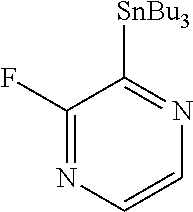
C1(F)=NC=CN=C1[SnBu3]
